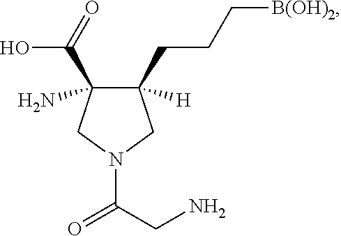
C1([H])(CCC[B(OH)2])C(N)(C(=O)O)CN(C(CN)=O)C1
